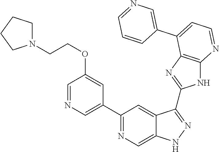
C1(C2=NC=C3C(=C2)C(C2=NC4=C(N2)N=CC=C4C2=CN=CC=C2)=NN3)=CN=CC(OCCN2CCCC2)=C1
